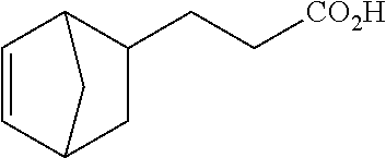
C1=CC2CC(CC[CO2H])C1C2
